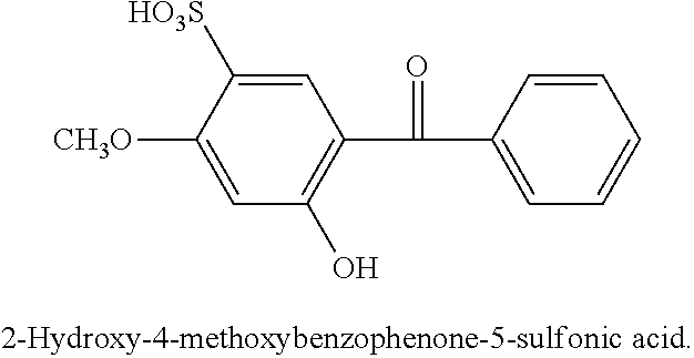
C1=C([HO3S])C([CH3O])=CC(O)=C1C(C1=CC=CC=C1)=O
